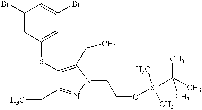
C1(Br)=CC(SC2=C(CC)N(CCO[Si](C(C)(C)C)(C)C)N=C2CC)=CC(Br)=C1
